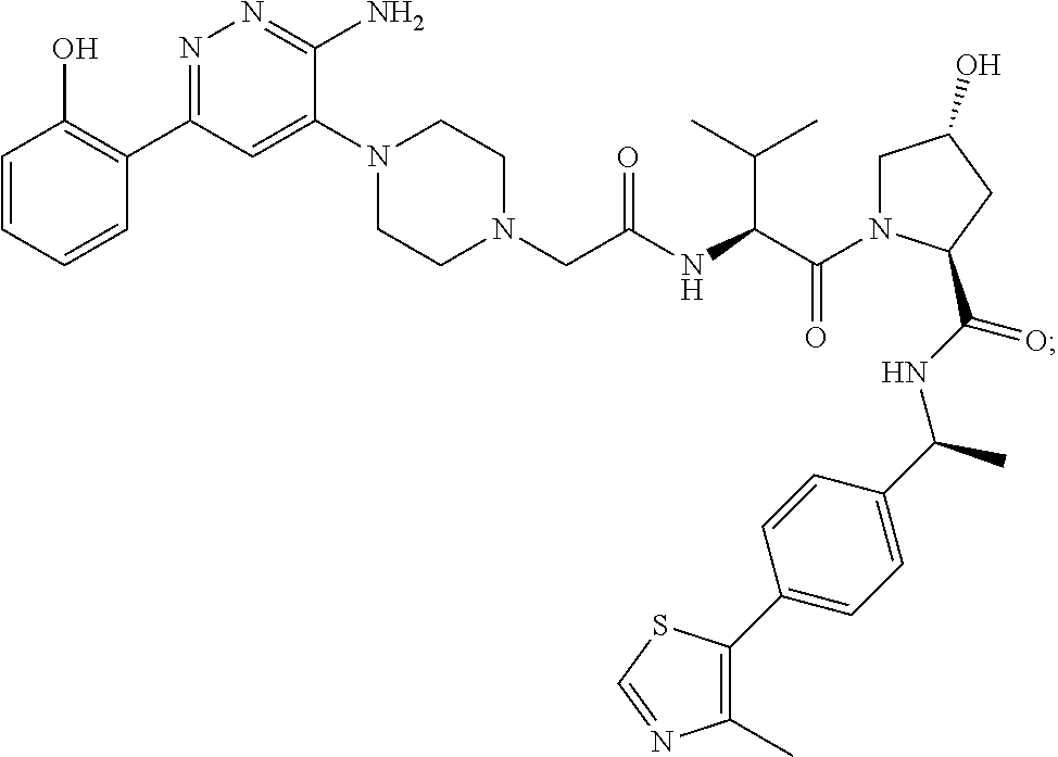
N1(CC(NC(C(N2CC(O)CC2C(NC(C2=CC=C(C3=C(C)N=CS3)C=C2)C)=O)=O)C(C)C)=O)CCN(C2=CC(C3=C(O)C=CC=C3)=NN=C2N)CC1
